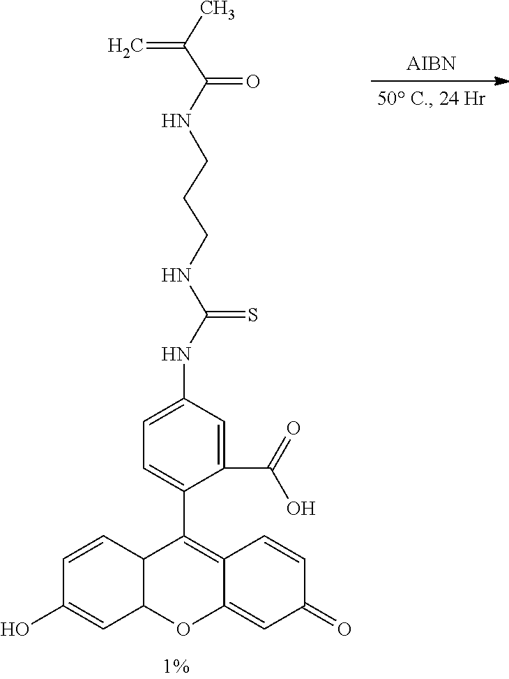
CC(C(NCCCNC(NC1=CC=C(C2=C3C(=CC(=O)C=C3)OC3C2C=CC(O)=C3)C(C(O)=O)=C1)=S)=O)=C
